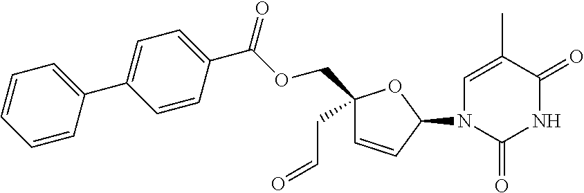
C1=CC=CC(C2=CC=C(C(=O)OCC3(CC=O)C=CC(N4C=C(C)C(=O)NC4=O)O3)C=C2)=C1
